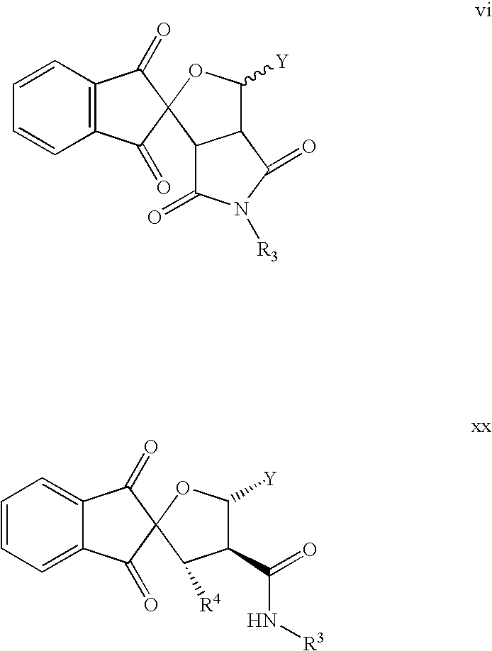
C1=CC=CC2=C1C(=O)C1(C2=O)OC([Y])C2C1C(=O)N([R3])C2=O.C1=C2C(=CC=C1)C(=O)C1(C2=O)OC([Y])C(C(=O)N[R3])C1[R4]
